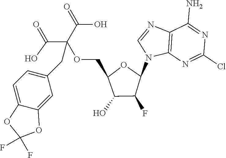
C12=C(N=C(Cl)N=C1N)N(C1OC(COC(C(=O)O)(C(=O)O)CC3=CC=C4C(=C3)OC(F)(F)O4)C(O)C1F)C=N2
